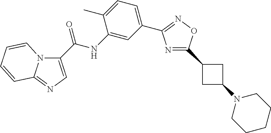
C1(NC(=O)C2=CN=C3N2C=CC=C3)=CC(C2=NOC(C3CC(N4CCCCC4)C3)=N2)=CC=C1C
